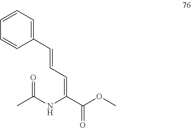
C1=CC=CC(C=CC=C(NC(=O)C)C(=O)OC)=C1
